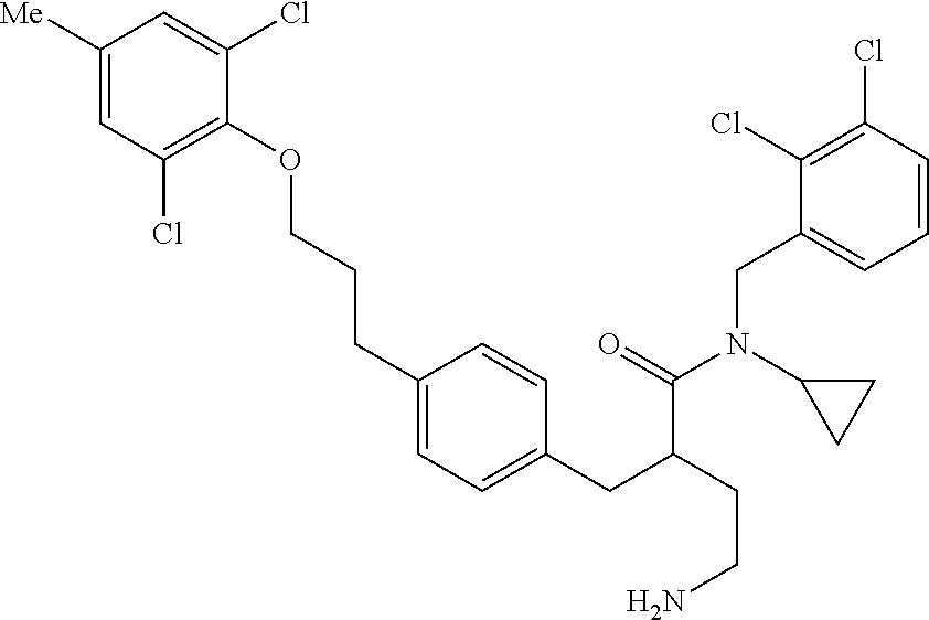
O(CCCC1=CC=C(CC(CCN)C(=O)N(C2CC2)CC2=CC=CC(Cl)=C2Cl)C=C1)C1=C(Cl)C=C([Me])C=C1Cl
